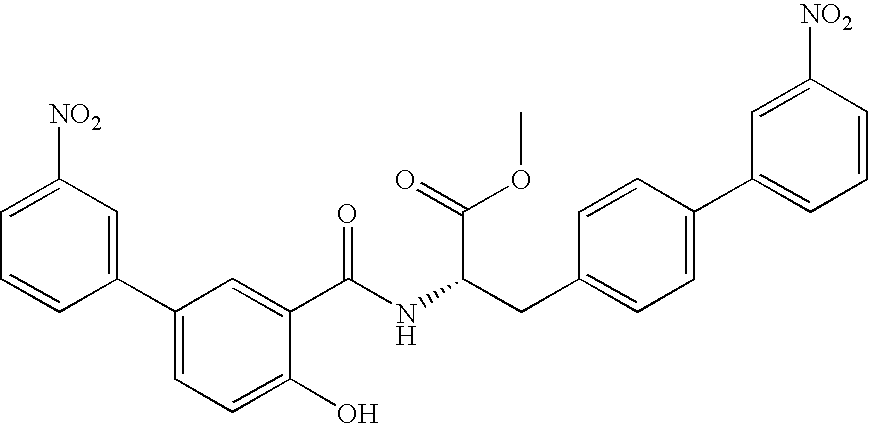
C1=CC(C2=CC=C(O)C(C(=O)NC(CC3=CC=C(C4=CC=CC([NO2])=C4)C=C3)C(OC)=O)=C2)=CC([NO2])=C1
